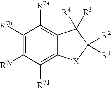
C1([R7b])=C([R7c])C([R7d])=C2C(=C1[R7a])C([R4])([R3])C([R2])([R1])[X]2
